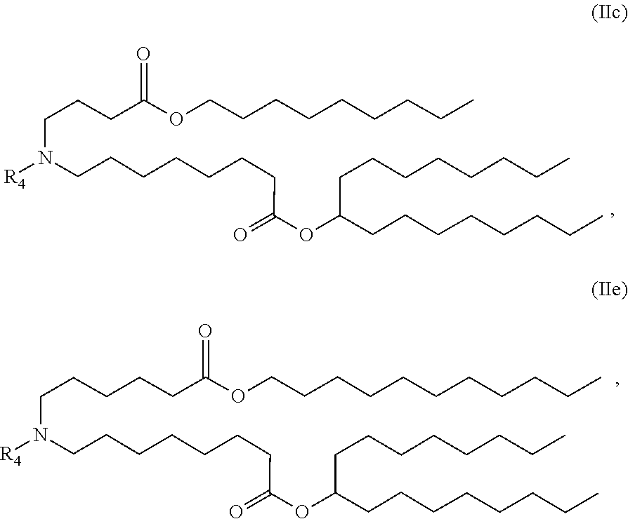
CCCCCCCCCOC(CCCN(CCCCCCCC(OC(CCCCCCCC)CCCCCCCC)=O)[R4])=O.C(CCCOC(CCCCCN(CCCCCCCC(OC(CCCCCCCC)CCCCCCCC)=O)[R4])=O)CCCCCCC
